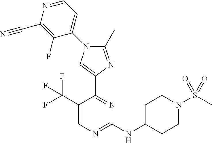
C1(C(F)(F)F)=CN=C(NC2CCN(S(C)(=O)=O)CC2)N=C1C1=CN(C2=CC=NC(C#N)=C2F)C(C)=N1
